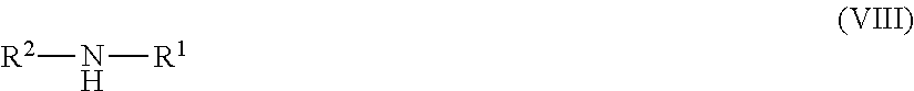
[R2]N[R1]
